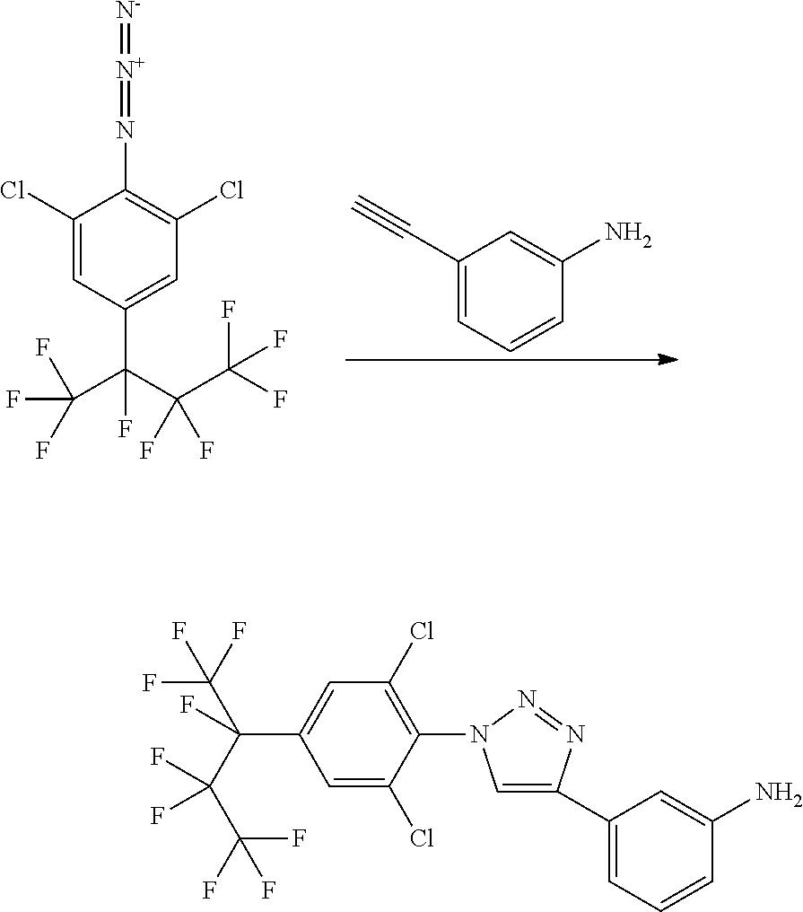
C1(Cl)=CC(C(C(C(F)(F)F)(F)F)(C(F)(F)F)F)=CC(Cl)=C1N=[N+]=[N-].C1(C#C)=CC=CC(N)=C1.C1(Cl)=C(N2C=C(C3=CC=CC(N)=C3)N=N2)C(Cl)=CC(C(C(C(F)(F)F)(F)F)(C(F)(F)F)F)=C1
